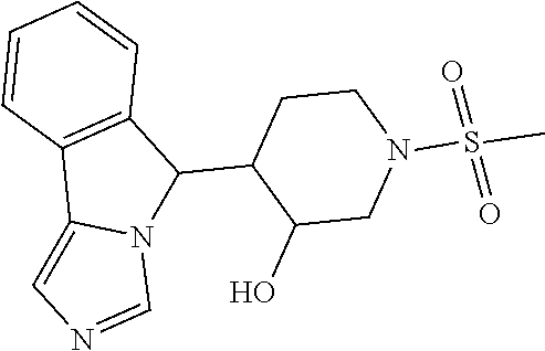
N12C(C3CCN(S(=O)(=O)C)CC3O)C3=C(C1=CN=C2)C=CC=C3
